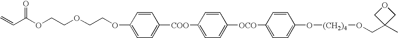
C=CC(OCCOCCOC1=CC=C([COO]C2=CC=C([OCO]C3=CC=C(O[(CH2)4]OCC4(C)COC4)C=C3)C=C2)C=C1)=O
